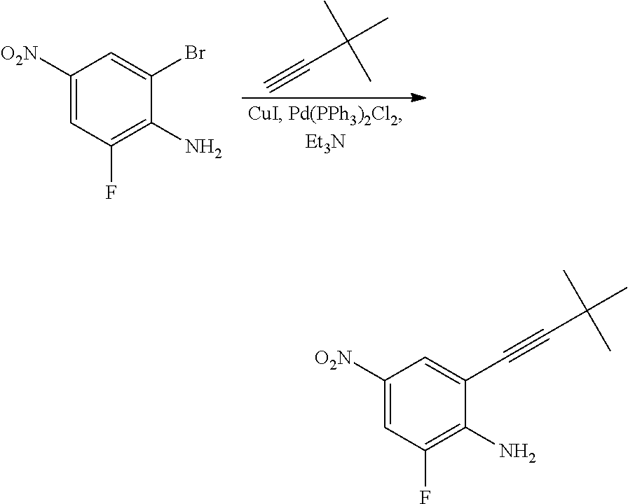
C(C(C)(C)C)#C.C1([O2N])=CC(F)=C(N)C(Br)=C1.C1([O2N])=CC(F)=C(N)C(C#CC(C)(C)C)=C1
